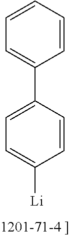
C1=CC(C2=CC=CC=C2)=CC=C1[Li]
